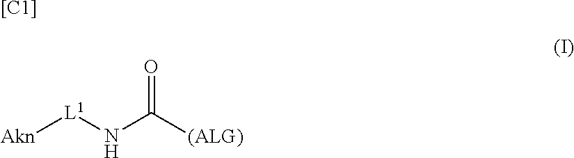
[Akn][L1]NC([(ALG)])=O.[[C1]]
